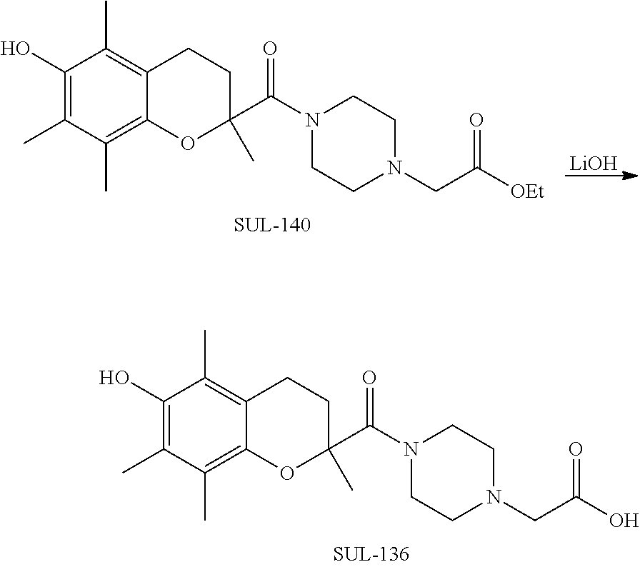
C1(O)=C(C)C(C)=C2C(=C1C)CCC(C(N1CCN(CC([OEt])=O)CC1)=O)(C)O2.[LiOH].C1(O)=C(C)C(C)=C2C(=C1C)CCC(C(N1CCN(CC(O)=O)CC1)=O)(C)O2
